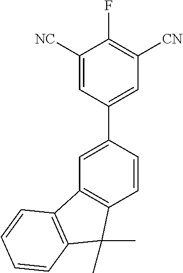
C1([NC])=CC(C2=CC3=C(C=C2)C(C)(C)C2=C3C=CC=C2)=CC([CN])=C1F
